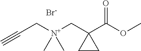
C(C[N+](CC1(C(OC)=O)CC1)(C)C)#C.[Br-]
